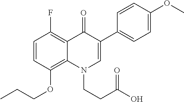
C1=CC(OCCC)=C2C(=C1F)C(=O)C(C1=CC=C(OC)C=C1)=CN2CCC(O)=O
